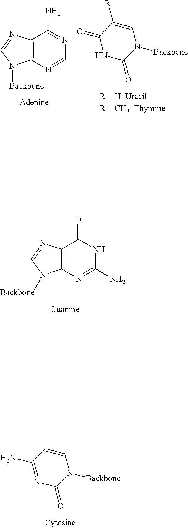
C12=C(N=C(N)NC1=O)N([Backbone])C=N2.C12=C(N=CN=C1N)N([Backbone])C=N2.C1(=O)NC(=O)N([Backbone])C=C1[R].C1(N)=NC(=O)N([Backbone])C=C1
